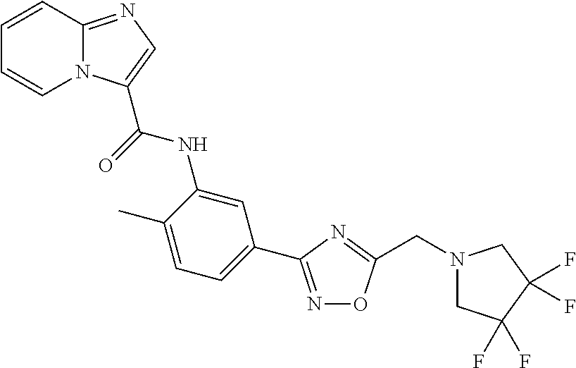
N1=C(C2=CC=C(C)C(NC(=O)C3=CN=C4N3C=CC=C4)=C2)N=C(CN2CC(F)(F)C(F)(F)C2)O1
